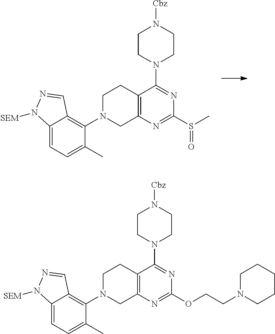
C12=C(N=C(S(C)=O)N=C1N1CCN([Cbz])CC1)CN(C1=C3C(=CC=C1C)N([SEM])N=C3)CC2.C12=C(N=C(OCCN3CCCCC3)N=C1N1CCN([Cbz])CC1)CN(C1=C3C(=CC=C1C)N([SEM])N=C3)CC2
